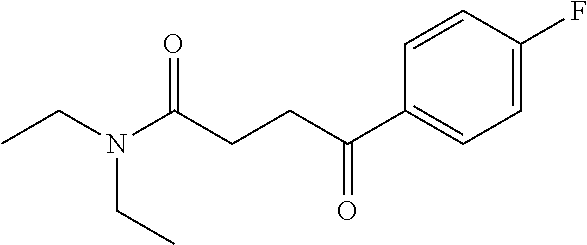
CCN(C(CCC(C1=CC=C(F)C=C1)=O)=O)CC
